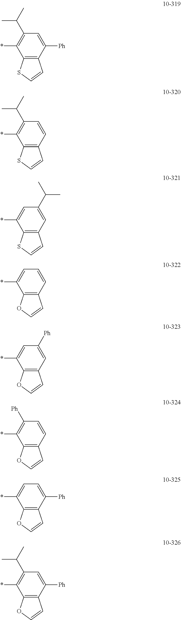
C12=C(C([Ph])=CC(C(C)C)=C1*)C=CS2.C12=C(C=CC(C(C)C)=C1*)C=CS2.C12=C(C=C(C(C)C)C=C1*)C=CS2.C12=C(C=CC=C1*)C=CO2.C12=C(C=C([Ph])C=C1*)C=CO2.C12=C(C=CC([Ph])=C1*)C=CO2.C12=C(C([Ph])=CC=C1*)C=CO2.C12=C(C([Ph])=CC(C(C)C)=C1*)C=CO2
